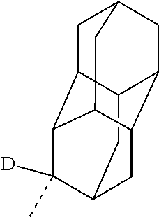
C12CC3C(C)([D])C4C1CC1CC2C(C4C1)C3
